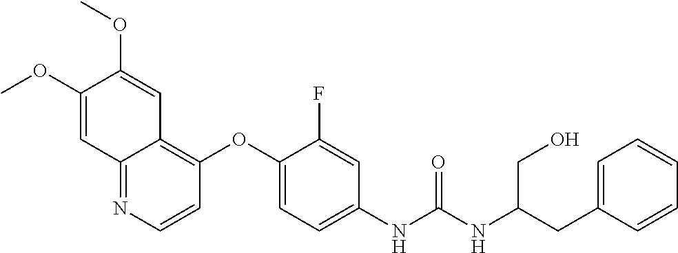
C12=NC=CC(OC3=CC=C(NC(NC(CC4=CC=CC=C4)CO)=O)C=C3F)=C1C=C(OC)C(OC)=C2
